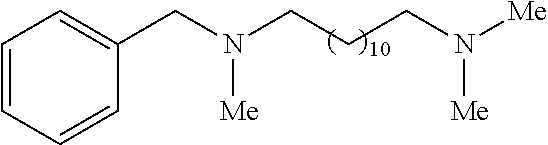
C1=CC=CC(CN(CCCN([Me])[Me])[Me])=C1
